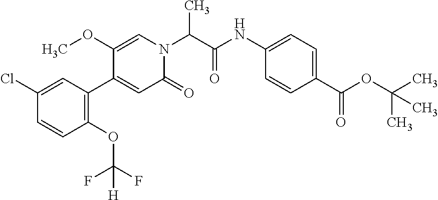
C1(Cl)=CC(C2=CC(=O)N(C(C)C(=O)NC3=CC=C(C(=O)OC(C)(C)C)C=C3)C=C2OC)=C(OC(F)(F)[H])C=C1
